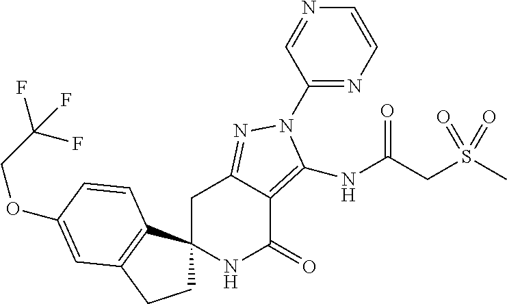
C1C2(C3=C(C1)C=C(OCC(F)(F)F)C=C3)NC(=O)C1=C(NC(=O)CS(C)(=O)=O)N(C3=NC=CN=C3)N=C1C2
